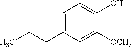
C1=C(CCC)C=C([OCH3])C(O)=C1
